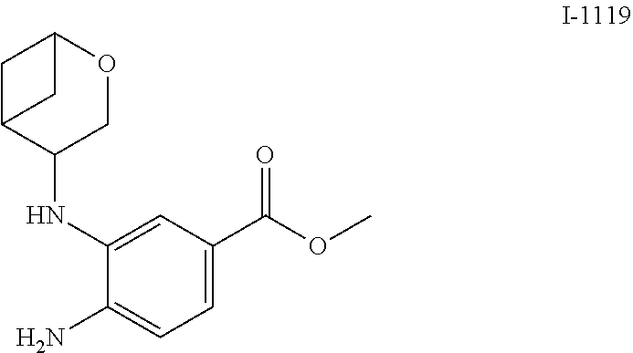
O(C)C(C1=CC=C(N)C(NC2C3CC(OC2)C3)=C1)=O
